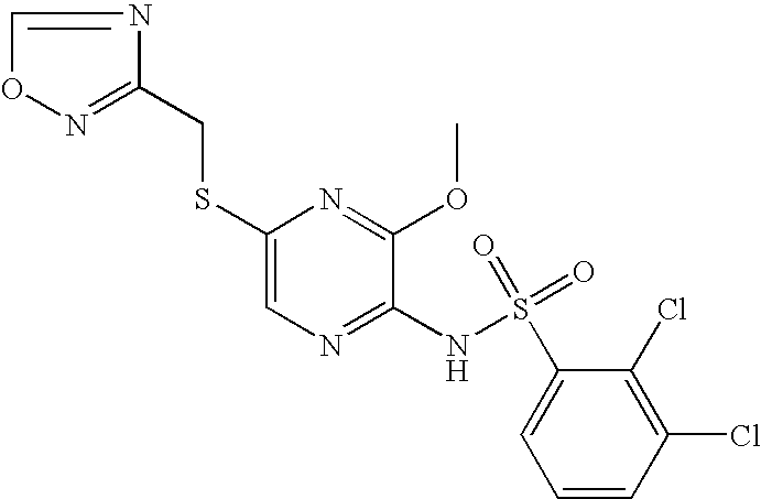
C1(SCC2=NOC=N2)=CN=C(NS(C2=CC=CC(Cl)=C2Cl)(=O)=O)C(OC)=N1
